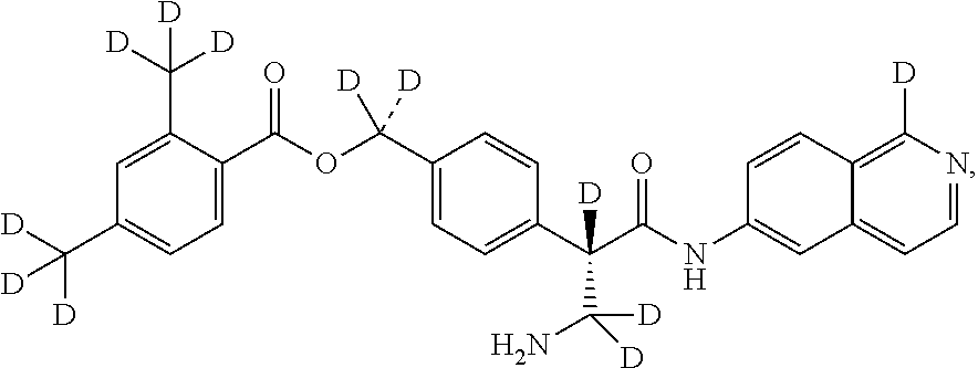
C1(C([D])([D])[D])=CC=C(C(=O)OC(C2=CC=C(C(C(NC3=CC4=CC=NC([D])=C4C=C3)=O)([D])C(N)([D])[D])C=C2)([D])[D])C(C([D])([D])[D])=C1
